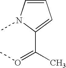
C1=CN(C)C(C(C)=OC)=C1
